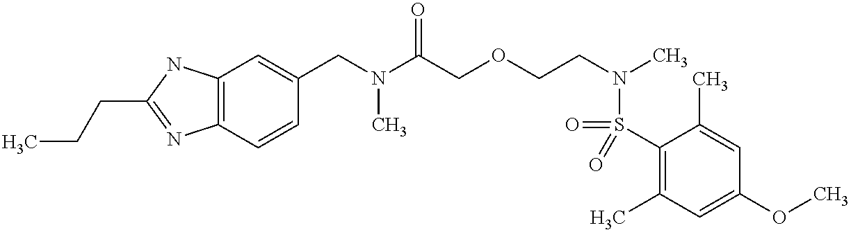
C1(S(=O)(N(CCOCC(N(CC2=CC3=C(C=C2)N=C(CCC)N3)C)=O)C)=O)=C(C)C=C(OC)C=C1C
